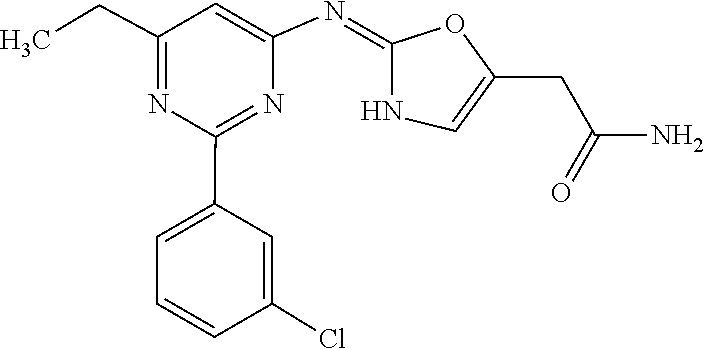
C1=C(N=C2NC=C(CC(=O)N)O2)N=C(C2=CC=CC(Cl)=C2)N=C1CC
